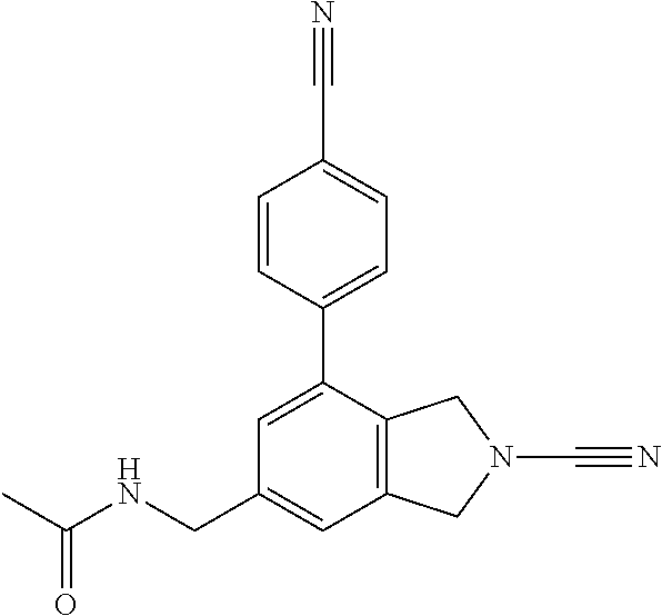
C1=C(CNC(C)=O)C=C(C2=CC=C(C#N)C=C2)C2=C1CN(C#N)C2
